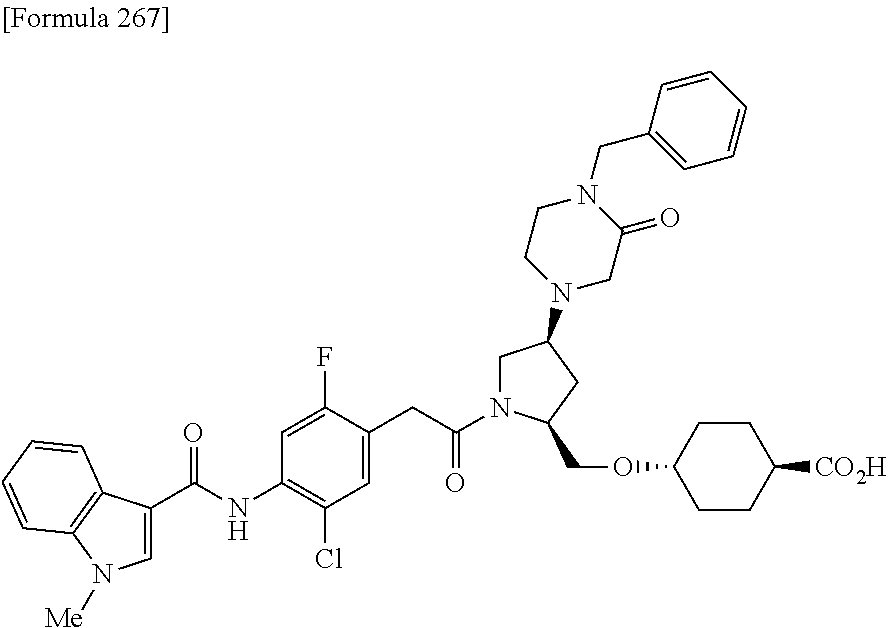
C1=C(C(=O)NC2=C(Cl)C=C(CC(=O)N3CC(N4CC(=O)N(CC5=CC=CC=C5)CC4)CC3COC3CCC([CO2H])CC3)C(F)=C2)C2=C(C=CC=C2)N1[Me]
